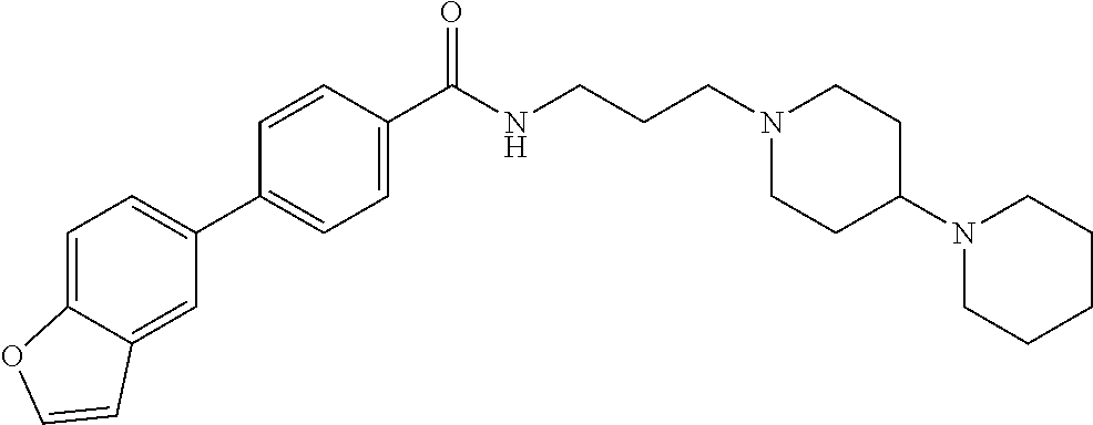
C1(C2=CC=C3C(=C2)C=CO3)=CC=C(C(NCCCN2CCC(N3CCCCC3)CC2)=O)C=C1
